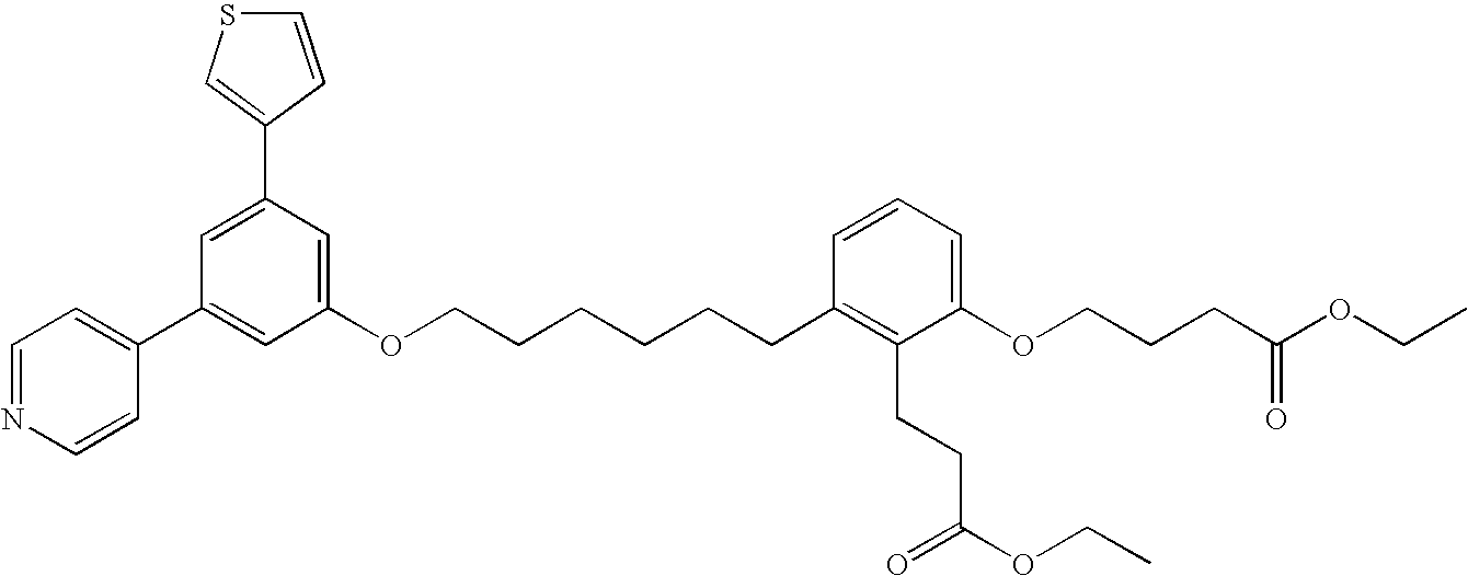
C1(C2=CC(C3=CC=NC=C3)=CC(OCCCCCCC3=C(CCC(OCC)=O)C(OCCCC(OCC)=O)=CC=C3)=C2)=CSC=C1
